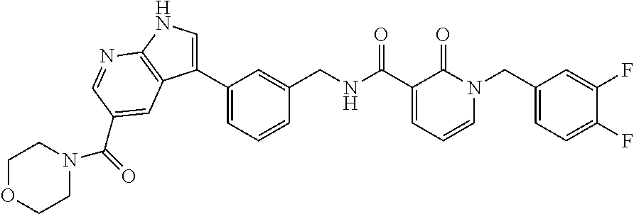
C1(C2=CNC3=C2C=C(C(=O)N2CCOCC2)C=N3)=CC=CC(CNC(C2=CC=CN(CC3=CC=C(F)C(F)=C3)C2=O)=O)=C1
